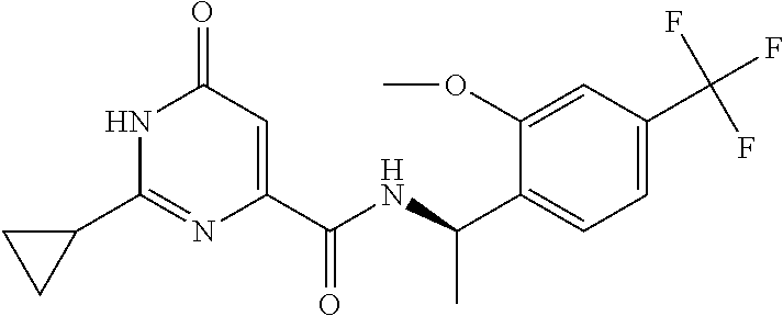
C1(=O)C=C(C(NC(C2=CC=C(C(F)(F)F)C=C2OC)C)=O)N=C(C2CC2)N1
